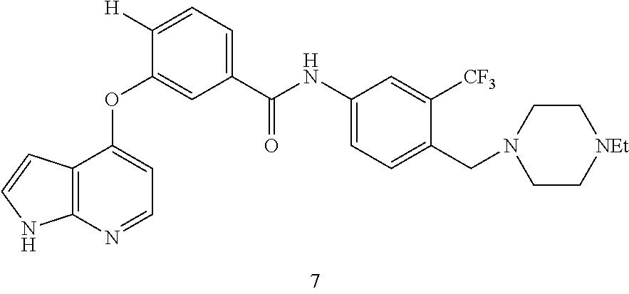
C12=C(N=CC=C1OC1=CC(C(NC3=CC=C(CN4CC[NEt]CC4)C([CF3])=C3)=O)=CC=C1[H])NC=C2
